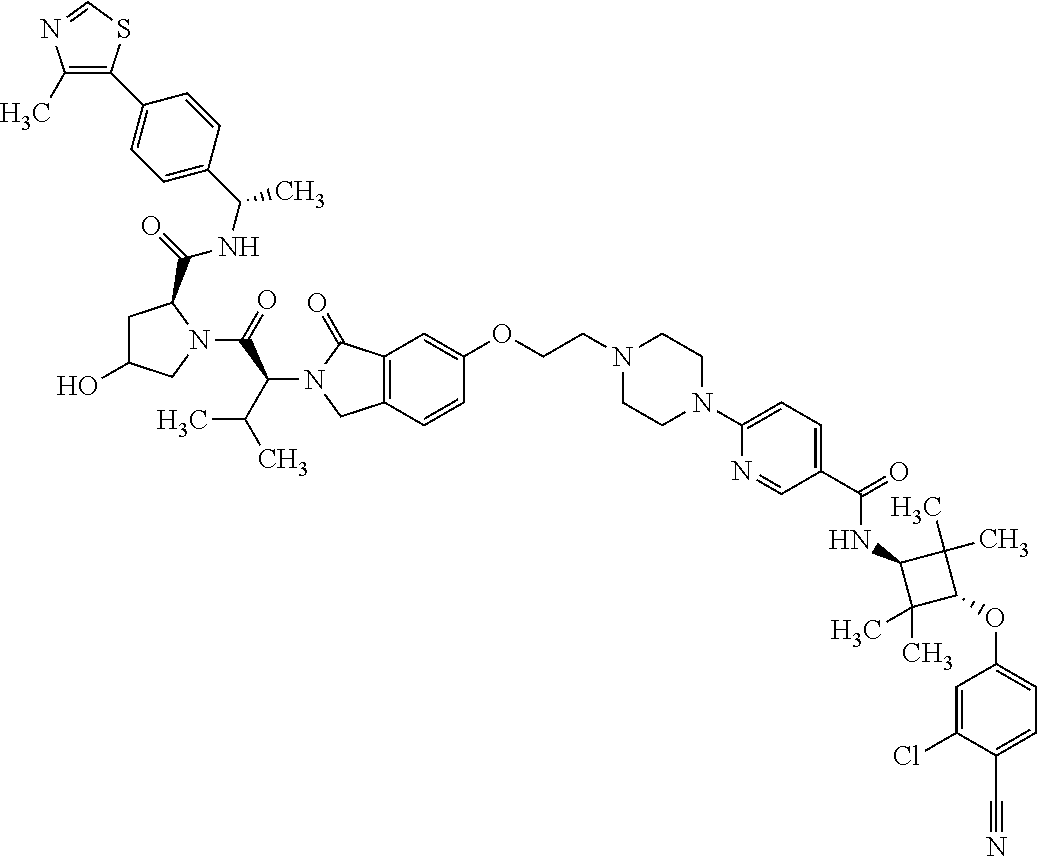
C1(C)=C(C2=CC=C(C(NC(=O)C3CC(O)CN3C(C(N3CC4=C(C3=O)C=C(OCCN3CCN(C5=CC=C(C(NC6C(C)(C)C(OC7=CC=C(C#N)C(Cl)=C7)C6(C)C)=O)C=N5)CC3)C=C4)C(C)C)=O)C)C=C2)SC=N1
